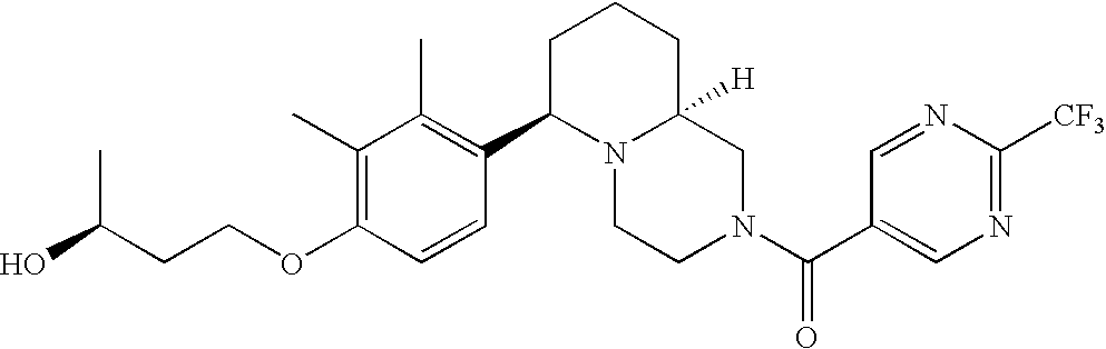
C(OC1=C(C)C(C)=C(C2N3C([H])(CN(C(=O)C4=CN=C([CF3])N=C4)CC3)CCC2)C=C1)CC(O)C
